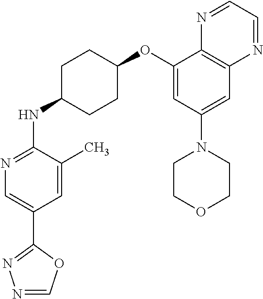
C1(OC2CCC(NC3=NC=C(C4=NN=CO4)C=C3C)CC2)=CC(N2CCOCC2)=CC2=C1N=CC=N2
